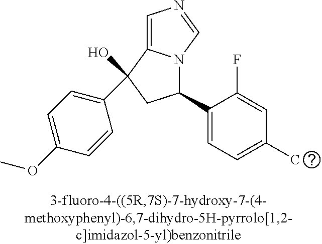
C1=C2N(C=N1)C(C1=CC=C(C)C=C1F)CC2(C1=CC=C(OC)C=C1)O
